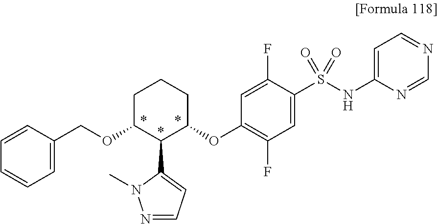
C1(S(NC2=CC=NC=N2)(=O)=O)=CC(F)=C(OC2CCCC(OCC3=CC=CC=C3)C2C2=CC=NN2C)C=C1F
